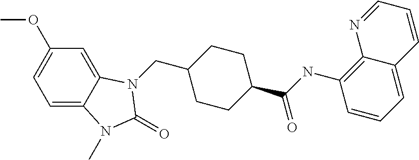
C1=C2C(=CC(OC)=C1)N(CC1CCC(C(NC3=C4C(=CC=C3)C=CC=N4)=O)CC1)C(=O)N2C
